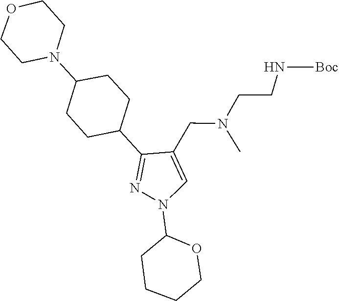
C1(N2C=C(CN(CCN[Boc])C)C(C3CCC(N4CCOCC4)CC3)=N2)CCCCO1
